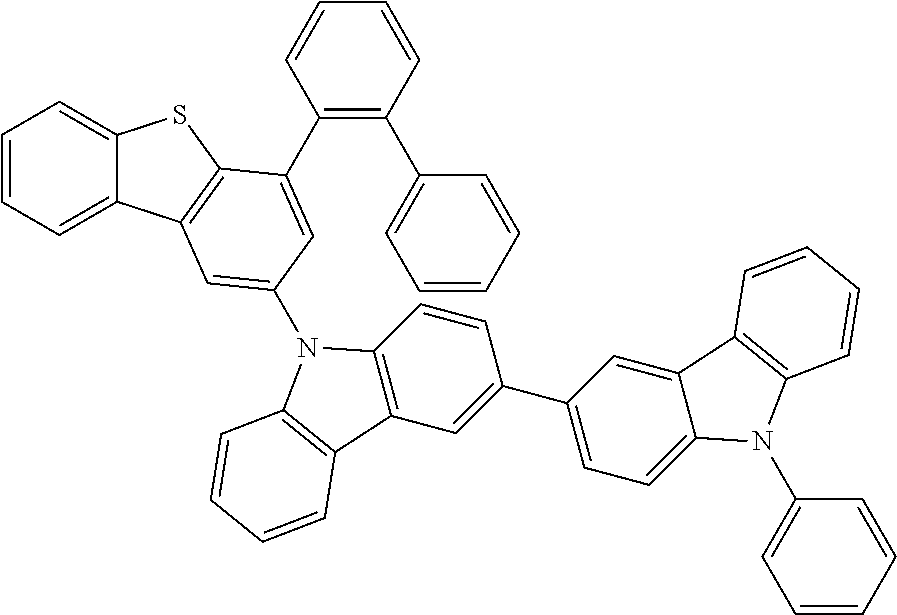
C1=CC=C2C(=C1)SC1=C2C=C(N2C3=C(C=C(C4=CC=C5C(=C4)C4=C(N5C5=CC=CC=C5)C=CC=C4)C=C3)C3=C2C=CC=C3)C=C1C1=C(C2=CC=CC=C2)C=CC=C1
